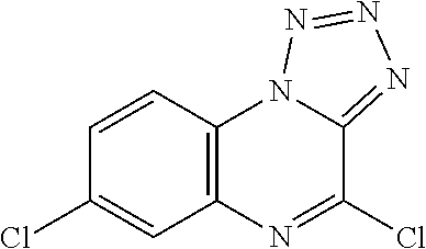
C1(Cl)=CC2=C(C=C1)N1C(=NN=N1)C(Cl)=N2
